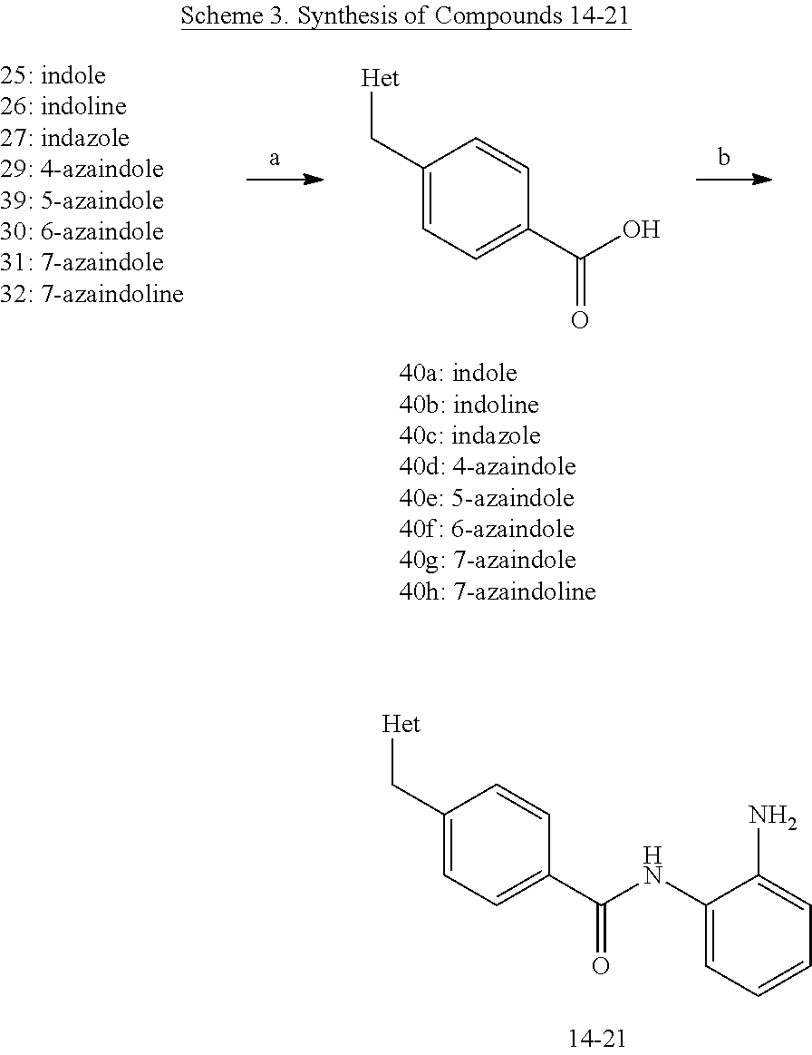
C1(C[Het])=CC=C(C(O)=O)C=C1.C1(C[Het])=CC=C(C(NC2=CC=CC=C2N)=O)C=C1
